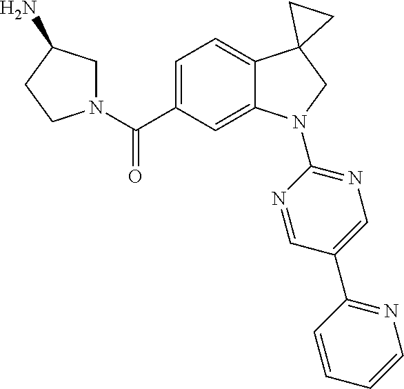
N1(C(C2=CC=C3C(=C2)N(C2=NC=C(C4=NC=CC=C4)C=N2)CC32CC2)=O)CC(N)CC1
